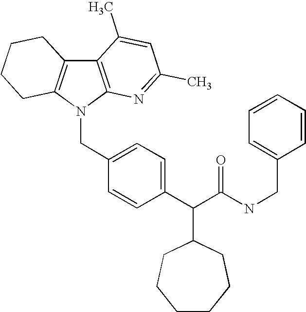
C12=C(N(CC3=CC=C(C(C(NCC4=CC=CC=C4)=O)C4CCCCCC4)C=C3)C3=C1CCCC3)N=C(C)C=C2C
